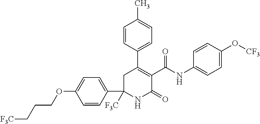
C1=CC(C2([F3C])NC(=O)C(C(NC3=CC=C(O[CF3])C=C3)=O)=C(C3=CC=C(C)C=C3)C2)=CC=C1OCCC[F3C]
